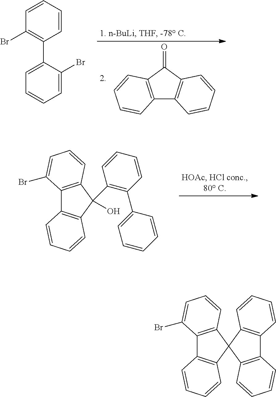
C12=C(C(=O)C3=C1C=CC=C3)C=CC=C2.C1=CC=CC(C2=CC=CC=C2Br)=C1Br.C12=C(C(C3=C(C4=CC=CC=C4)C=CC=C3)(O)C3=C1C=CC=C3)C=CC=C2Br.C12=C(C3(C4=C1C=CC=C4)C1=C(C4=C3C=CC=C4)C=CC=C1)C=CC=C2Br
